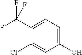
C1(C(F)(F)F)=CC=C(O)C=C1Cl
